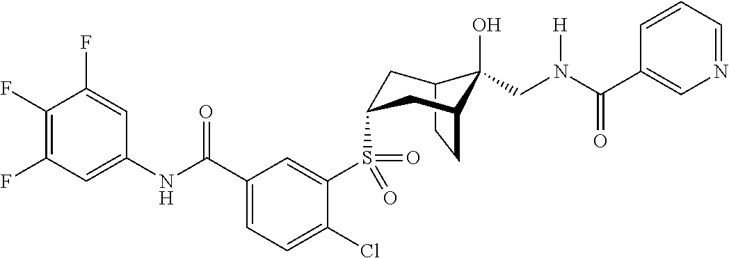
C12CCC(CC(S(C3=CC(C(NC4=CC(F)=C(F)C(F)=C4)=O)=CC=C3Cl)(=O)=O)C1)C2(O)CN(C(=O)C1=CN=CC=C1)[H]
